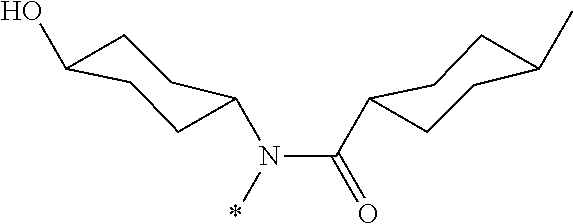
C1C(N(*)C(=O)C2CCC(C)CC2)CCC(O)C1
